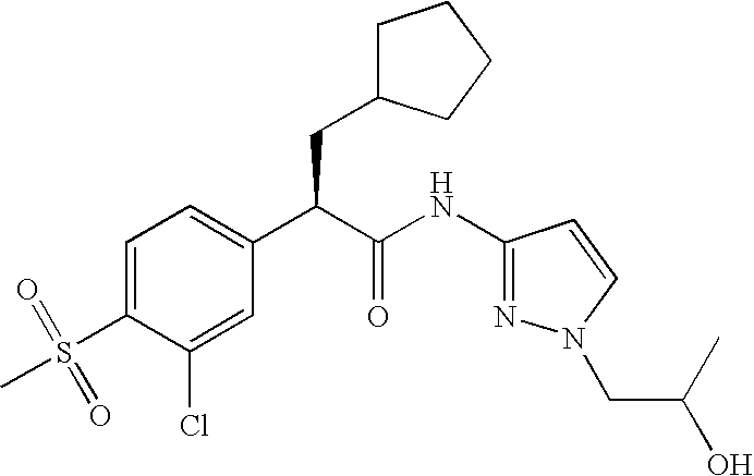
C1=C(S(=O)(C)=O)C(Cl)=CC(C(C(NC2=NN(CC(O)C)C=C2)=O)CC2CCCC2)=C1
